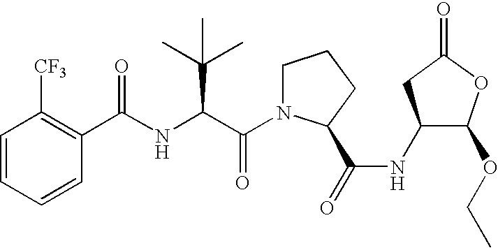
C1=CC=CC([CF3])=C1C(NC(C(N1CCCC1C(=O)NC1C(OCC)OC(=O)C1)=O)C(C)(C)C)=O
